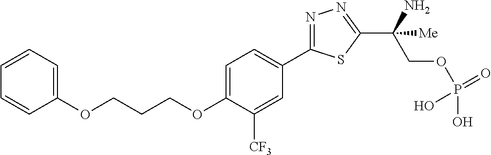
C(CCOC1=CC=C(C2=NN=C(C(COP(O)(=O)O)(N)[Me])S2)C=C1[CF3])OC1=CC=CC=C1
